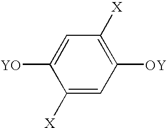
C1([YO])=CC([X])=C([OY])C=C1[X]
